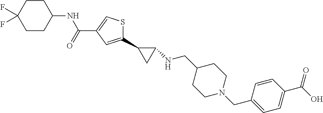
N(C(C1=CSC(C2CC2NCC2CCN(CC3=CC=C(C(O)=O)C=C3)CC2)=C1)=O)C1CCC(F)(F)CC1
